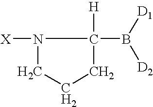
N1([X])CCCC1(B([D1])[D2])[H]
